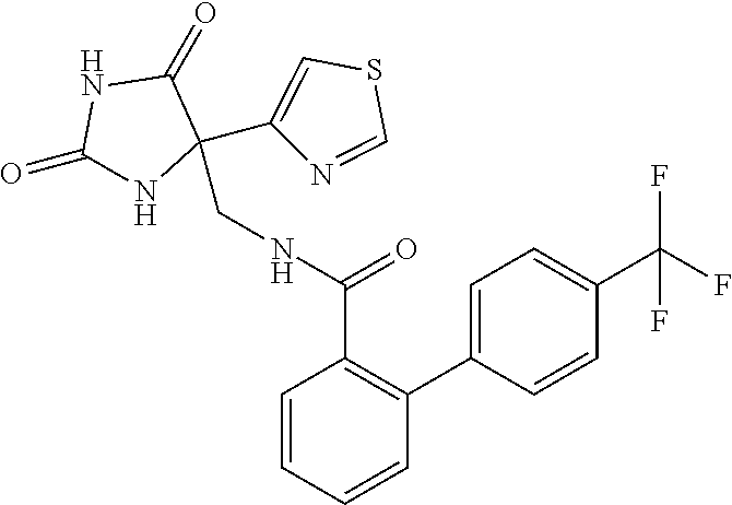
C1(=O)NC(CNC(C2=C(C3=CC=C(C(F)(F)F)C=C3)C=CC=C2)=O)(C2=CSC=N2)C(=O)N1
